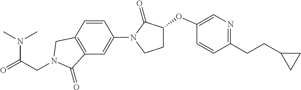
N(C(=O)CN1CC2=C(C=C(N3C(=O)C(OC4=CN=C(CCC5CC5)C=C4)CC3)C=C2)C1=O)(C)C
